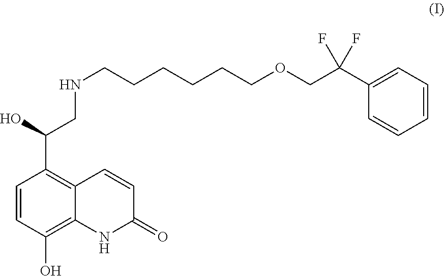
N(CC(O)C1=C2C(=C(O)C=C1)NC(=O)C=C2)CCCCCCOCC(F)(F)C1=CC=CC=C1
